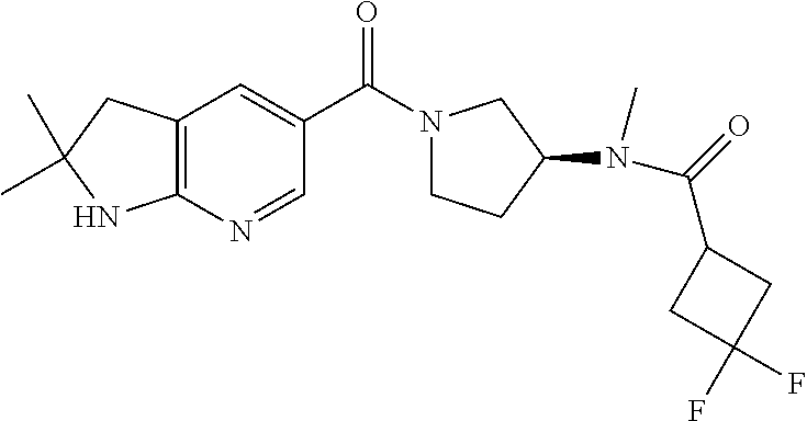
C(C1=CC2=C(N=C1)NC(C)(C)C2)(=O)N1CCC(N(C)C(C2CC(F)(F)C2)=O)C1
